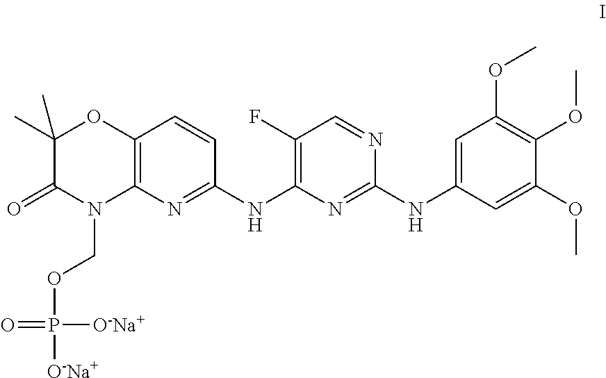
C1(F)=C(NC2=NC3=C(C=C2)OC(C)(C)C(=O)N3COP([O-Na+])([O-Na+])=O)N=C(NC2=CC(OC)=C(OC)C(OC)=C2)N=C1
